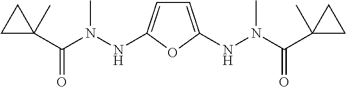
C1(C(N(NC2=CC=C(NN(C(C3(C)CC3)=O)C)O2)C)=O)(C)CC1
